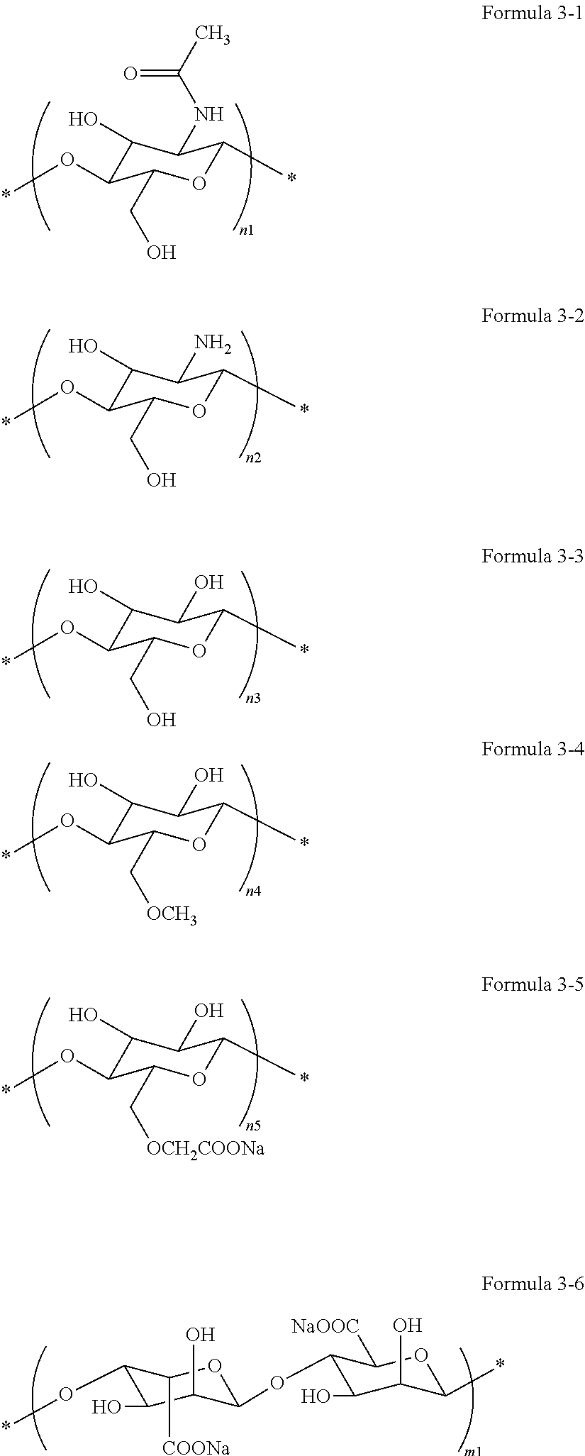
C1(O)C(O*)C(CO)OC(*)C1NC(C)=O.C1(O)C(O*)C(CO)OC(*)C1N.C1(O)C(O*)C(CO)OC(*)C1O.C1(O)C(O*)C(C[OCH3])OC(*)C1O.C1(O)C(O*)C(C[OCH2COONa])OC(*)C1O.C1(O*)C(O)C(O)C(OC2C(O)C(O)C(*)OC2[NaOOC])OC1[COONa]
